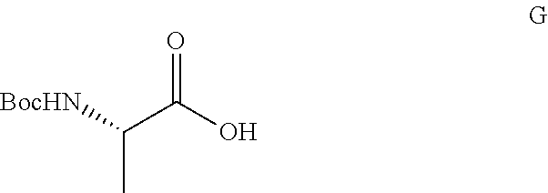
C(C(O)=O)(C)[BocHN]
